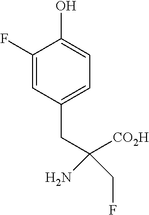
C1(O)=CC=C(CC(N)(CF)[CO2H])C=C1F
